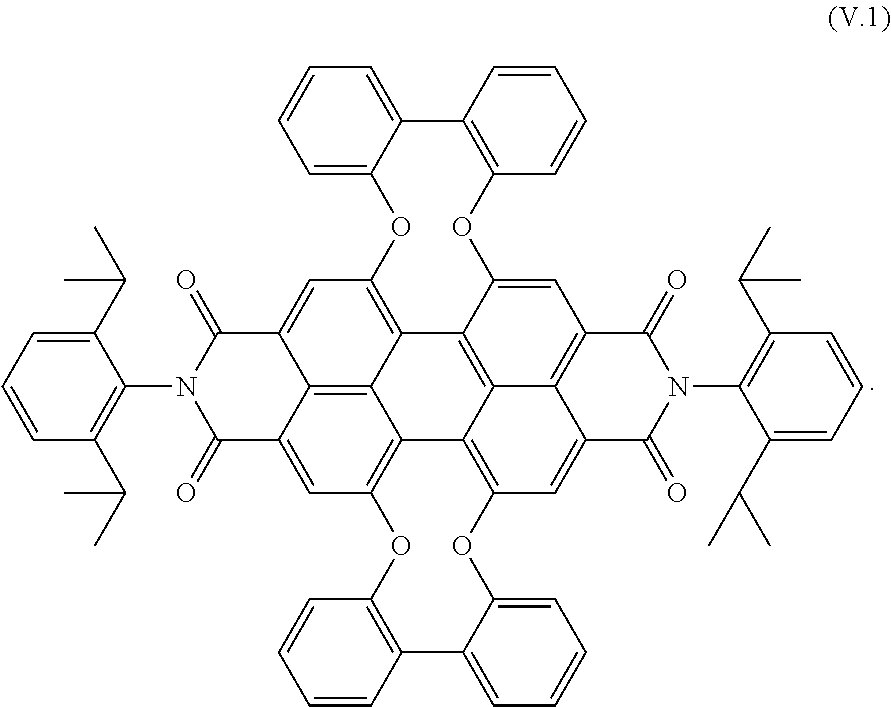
C1(N2C(=O)C3=CC4=C5C6=C3C(=CC3=C6C6=C7C5=C(C=C5C7=C(C=C6OC6=C(C7=CC=CC=C7O3)C=CC=C6)C(=O)N(C3=C(C(C)C)C=CC=C3C(C)C)C5=O)OC3=CC=CC=C3C3=C(O4)C=CC=C3)C2=O)=C(C(C)C)C=CC=C1C(C)C
